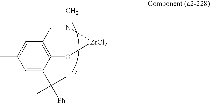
C1=C(C([Ph])(C)C)C2=C(C=C1C)C=N(C)[ZrCl2]O2
